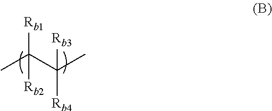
CC(C([Rb4])([Rb3])C)([Rb2])[Rb1]
